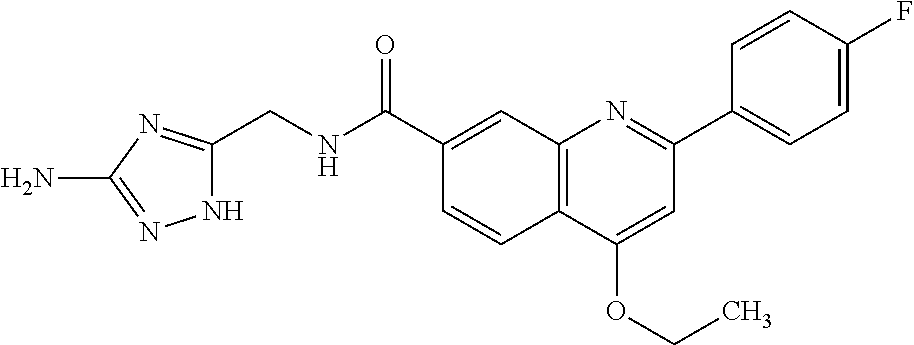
C1(C(NCC2=NC(N)=NN2)=O)=CC2=C(C=C1)C(OCC)=CC(C1=CC=C(F)C=C1)=N2
